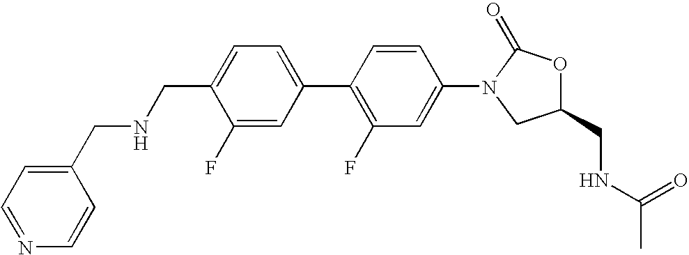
C1=C(CNCC2=CC=NC=C2)C(F)=CC(C2=C(F)C=C(N3CC(CNC(C)=O)OC3=O)C=C2)=C1
